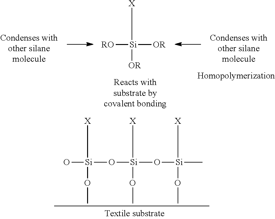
[RO][Si]([OR])(C[X])[OR].O[Si](O[Si](O[Si](C)(C[X])OC)(C[X])OC)(C[X])OC
